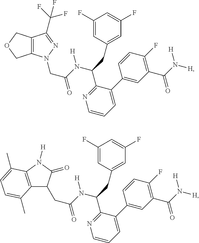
C(=O)(N(C(C1=NC=CC=C1C1=CC(C(=O)N([H])[H])=C(F)C=C1)CC1=CC(F)=CC(F)=C1)[H])CC1C2=C(N([H])C1=O)C(C)=CC=C2C.C(=O)(N(C(C1=NC=CC=C1C1=CC(C(=O)N([H])[H])=C(F)C=C1)CC1=CC(F)=CC(F)=C1)[H])CN1C2=C(C(C(F)(F)F)=N1)COC2
